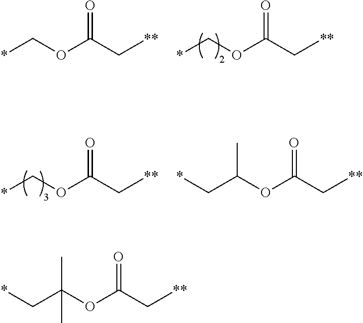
*COC(C[**])=O.*COC(C[**])=O.*COC(C[**])=O.C(C(OC(C[**])=O)C)*.C(C(OC(C[**])=O)(C)C)*
